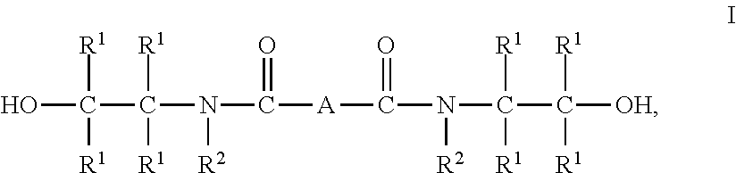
OC(C(N(C([A]C(N(C(C([OH])([R1])[R1])([R1])[R1])[R2])=O)=O)[R2])([R1])[R1])([R1])[R1]
